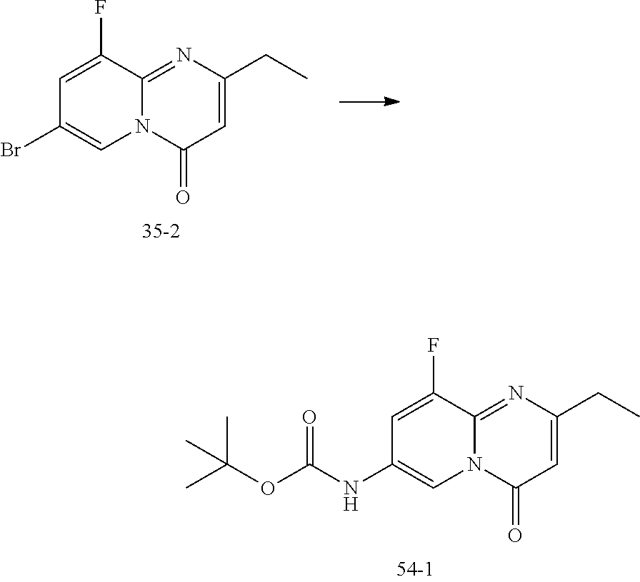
C1=C(F)C2=NC(CC)=CC(=O)N2C=C1Br.C1=C(F)C2=NC(CC)=CC(=O)N2C=C1NC(OC(C)(C)C)=O
